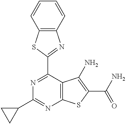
C12=C(C=CC=C1)N=C(C1=NC(C3CC3)=NC3=C1C(N)=C(C(N)=O)S3)S2
